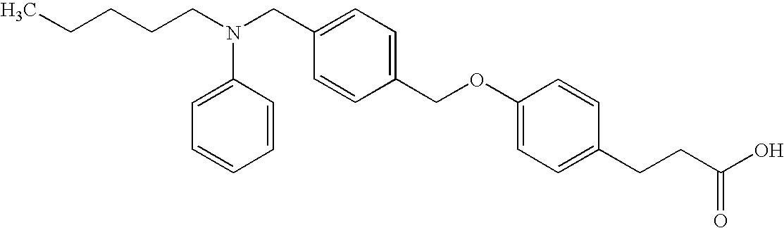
C(CN(CC1=CC=C(COC2=CC=C(CCC(O)=O)C=C2)C=C1)C1=CC=CC=C1)CCC
